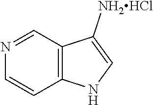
C12=C(NC=C1[NH2HCl])C=CN=C2
